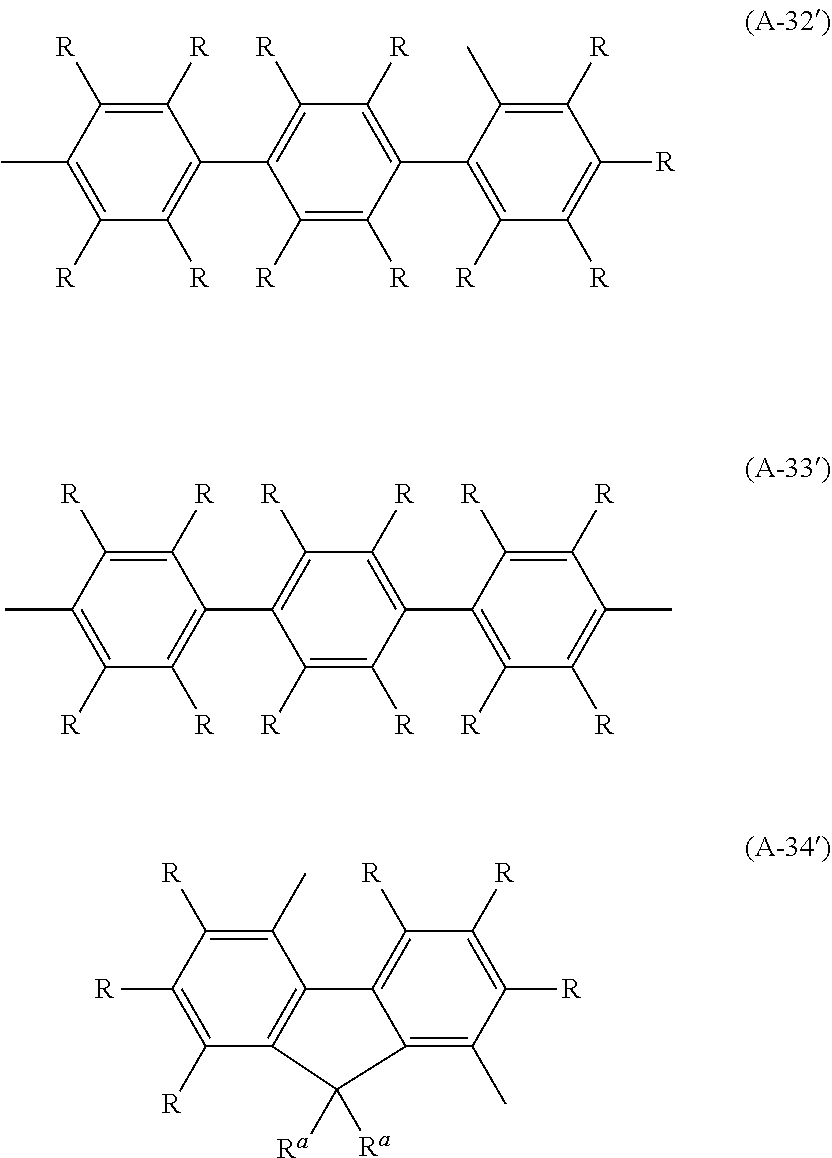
C1(C)=C([R])C([R])=C(C2=C([R])C([R])=C(C3=C([R])C([R])=C([R])C([R])=C3C)C([R])=C2[R])C([R])=C1[R].C1(C)=C([R])C([R])=C(C2=C([R])C([R])=C(C3=C([R])C([R])=C(C)C([R])=C3[R])C([R])=C2[R])C([R])=C1[R].C1([R])=C([R])C2=C(C(C)=C1[R])C1=C([R])C([R])=C([R])C(C)=C1C2([Ra])[Ra]
